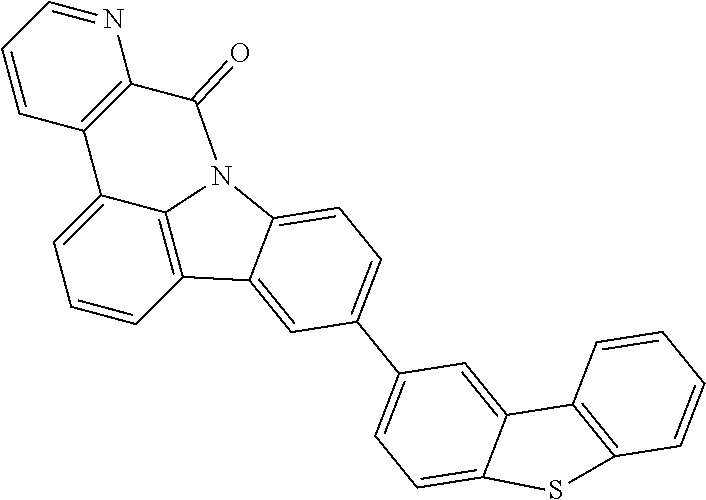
C1=CC2=C3C(=C1)C1=C(C(=O)N3C3=CC=C(C4=CC=C5C(=C4)C4=C(C=CC=C4)S5)C=C23)N=CC=C1
